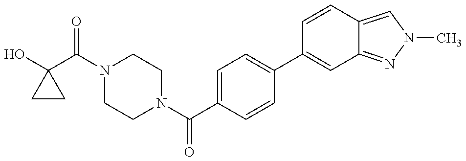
C1(O)(C(N2CCN(C(C3=CC=C(C4=CC5=NN(C)C=C5C=C4)C=C3)=O)CC2)=O)CC1
